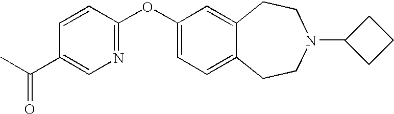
C1(C(C)=O)=CN=C(OC2=CC=C3C(=C2)CCN(C2CCC2)CC3)C=C1
